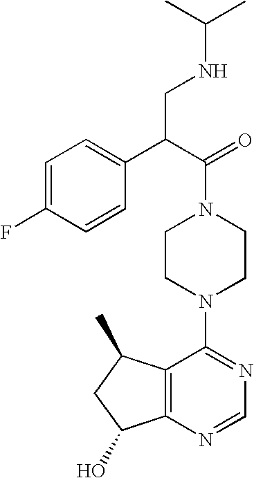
C12=C(N=CN=C1N1CCN(C(=O)C(CNC(C)C)C3=CC=C(F)C=C3)CC1)C(O)CC2C
